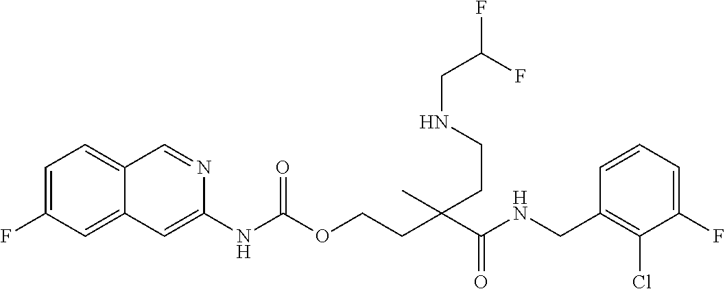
C1=CC(CNC(C(CCOC(NC2=CC3=CC(F)=CC=C3C=N2)=O)(C)CCNCC(F)F)=O)=C(Cl)C(F)=C1
